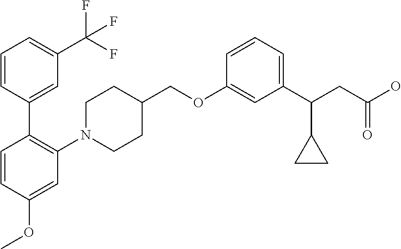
C1(OCC2CCN(C3=C(C4=CC(C(F)(F)F)=CC=C4)C=CC(OC)=C3)CC2)=CC(C(CC(O)=O)C2CC2)=CC=C1
